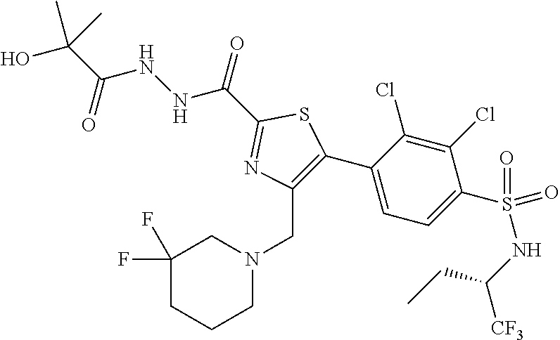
C1(C(=O)NNC(C(O)(C)C)=O)=NC(CN2CC(F)(F)CCC2)=C(C2=CC=C(S(NC(CC)[CF3])(=O)=O)C(Cl)=C2Cl)S1
